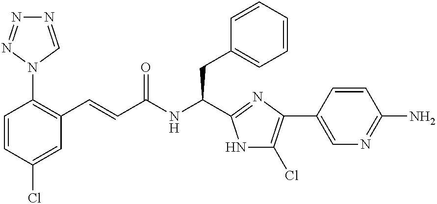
C1=CC(Cl)=CC(C=CC(NC(CC2=CC=CC=C2)C2=NC(C3=CN=C(N)C=C3)=C(Cl)N2)=O)=C1N1C=NN=N1
